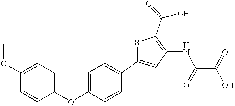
S1C(C2=CC=C(OC3=CC=C(OC)C=C3)C=C2)=CC(NC(C(O)=O)=O)=C1C(=O)O
